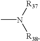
CN([R37])[R38]
